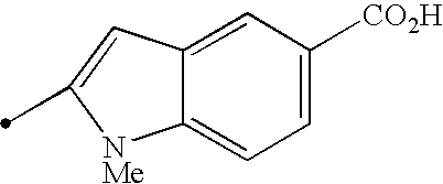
C12=CC([CO2H])=CC=C1[NMe]C(C)=C2
